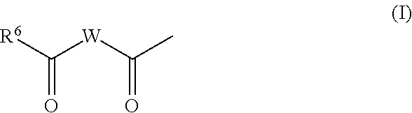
[R6]C([W]C(C)=O)=O
